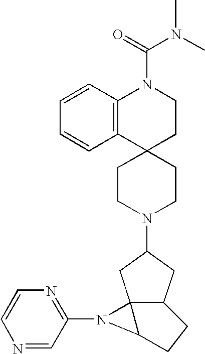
C1=CC2=C(C=C1)C1(CCN2C(=O)N(C)C)CCN(C2CC34C(C2)CCC3N4C2=NC=CN=C2)CC1
